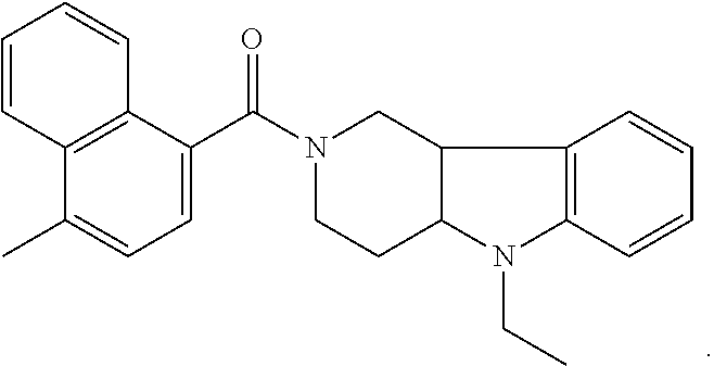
N1(C(C2=CC=C(C)C3=C2C=CC=C3)=O)CCC2C(C1)C1=C(N2CC)C=CC=C1
